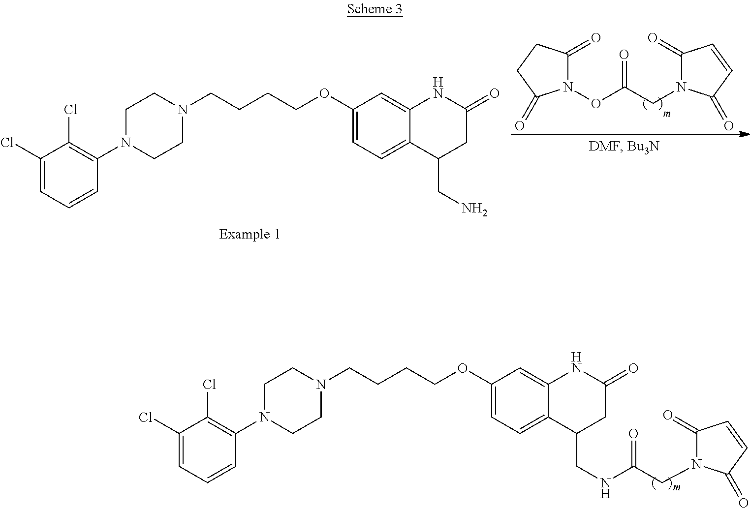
C1(Cl)=CC=CC(N2CCN(CCCCOC3=CC=C4C(=C3)NC(=O)CC4CNC(CN3C(=O)C=CC3=O)=O)CC2)=C1Cl.C1(Cl)=CC=CC(N2CCN(CCCCOC3=CC=C4C(=C3)NC(=O)CC4CN)CC2)=C1Cl.N1(OC(CN2C(=O)C=CC2=O)=O)C(=O)CCC1=O
